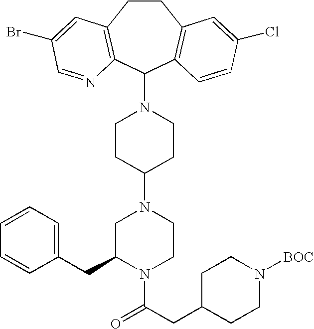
C1CC2=C(C(N3CCC(N4CC(CC5=CC=CC=C5)N(C(CC5CCN([BOC])CC5)=O)CC4)CC3)C3=C1C=C(Cl)C=C3)N=CC(Br)=C2
